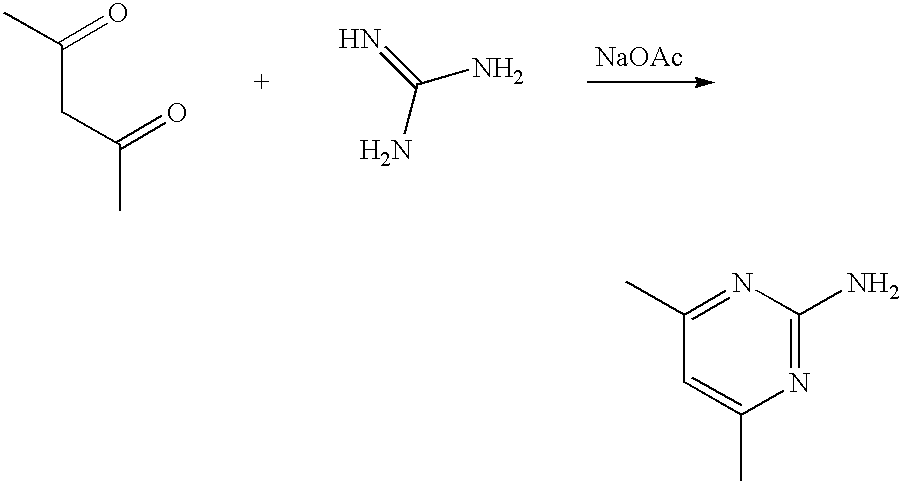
CC(CC(C)=O)=O.N=C(N)N.[NaOAc].N1=C(N)N=C(C)C=C1C
